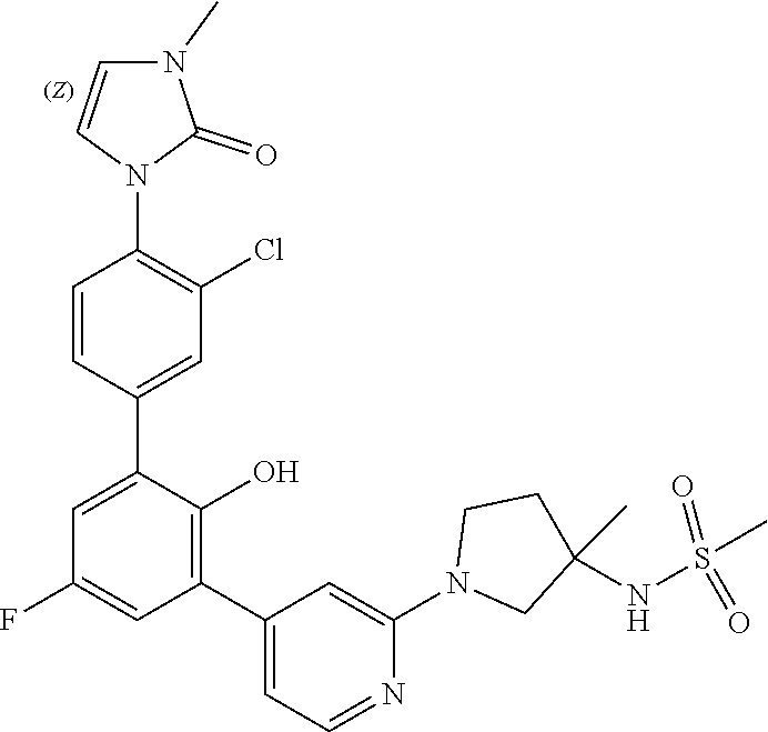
C1=CC(C2=CC(F)=CC(C3=CC=NC(N4CC(C)(NS(C)(=O)=O)CC4)=C3)=C2O)=CC(Cl)=C1N1C(=O)N(C)C=C1
